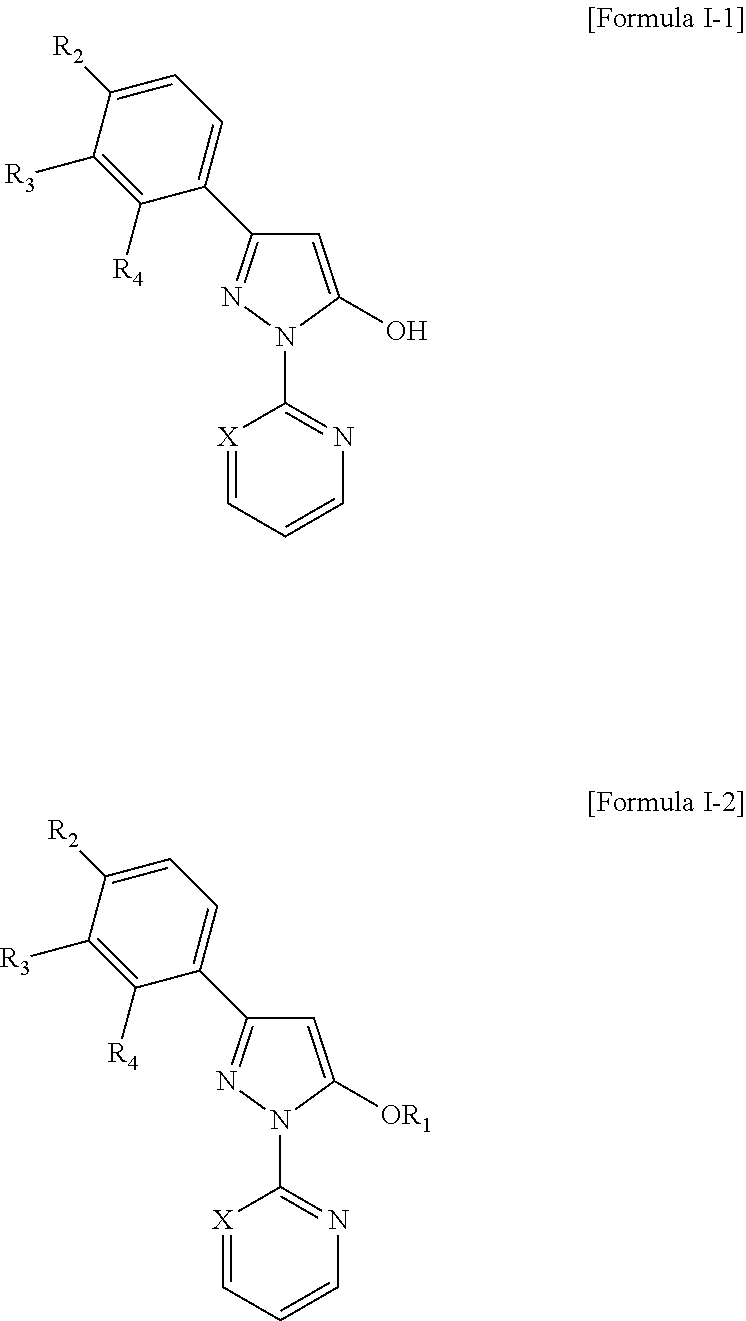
[X]1=CC=CN=C1N1C(O)=CC(C2=CC=C([R2])C([R3])=C2[R4])=N1.[X]1=CC=CN=C1N1C([OR1])=CC(C2=CC=C([R2])C([R3])=C2[R4])=N1
